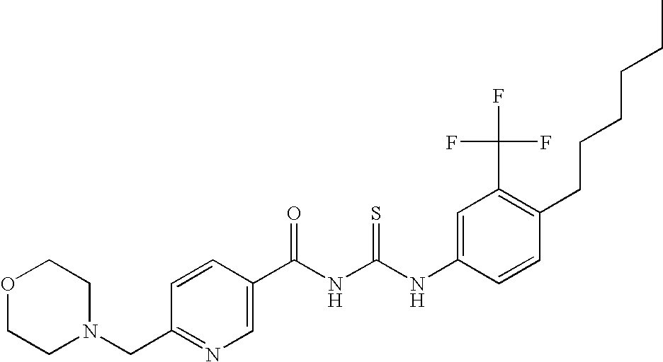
C(NC(NC1=CC(C(F)(F)F)=C(CCCCCC)C=C1)=S)(=O)C1=CN=C(CN2CCOCC2)C=C1
